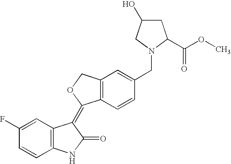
C1(F)=CC2=C(C=C1)NC(=O)C2=C1C2=C(CO1)C=C(CN1CC(O)CC1C(OC)=O)C=C2
